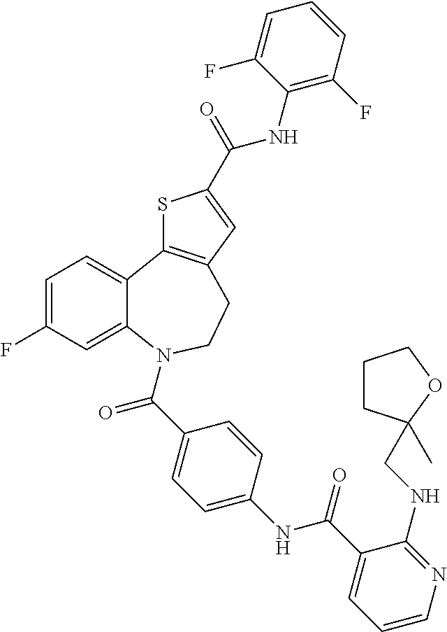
C1=C(F)C=C2C(=C1)C1=C(CCN2C(C2=CC=C(NC(C3=CC=CN=C3NCC3(C)CCCO3)=O)C=C2)=O)C=C(C(NC2=C(F)C=CC=C2F)=O)S1
